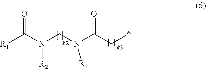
*CC(N(CN(C([R1])=O)[R2])[R4])=O
